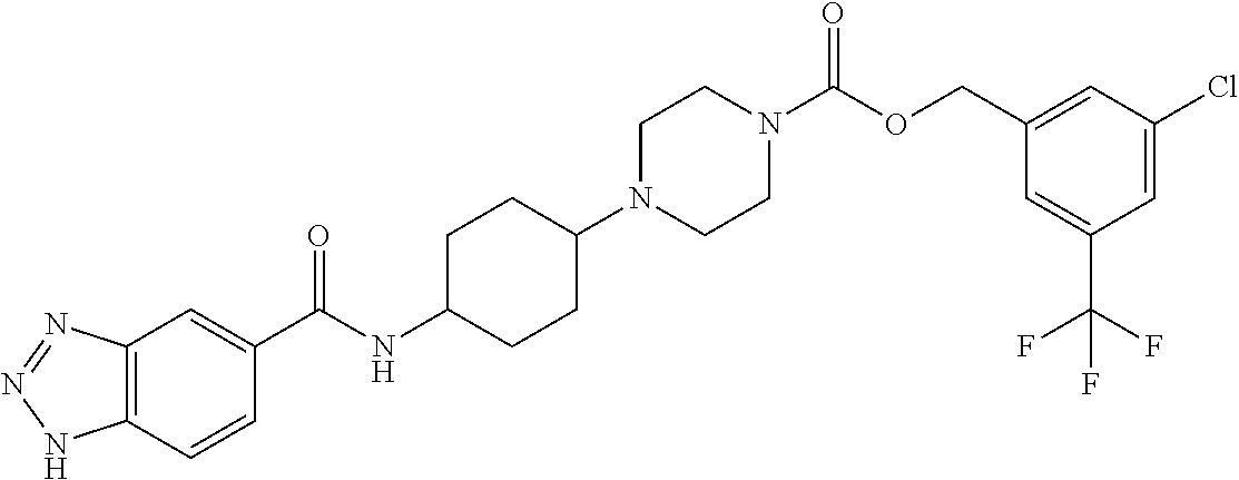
C12=C(N=NN1)C=C(C(NC1CCC(N3CCN(C(=O)OCC4=CC(Cl)=CC(C(F)(F)F)=C4)CC3)CC1)=O)C=C2
